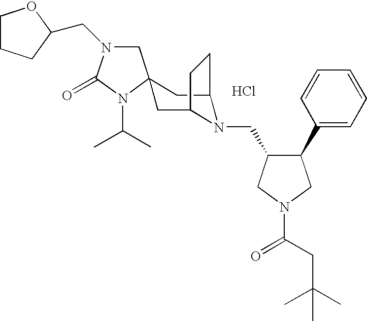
Cl.C1N(CC2CCCO2)C(=O)N(C(C)C)C12CC1N(CC3C(C4=CC=CC=C4)CN(C(=O)CC(C)(C)C)C3)C(C2)CC1
